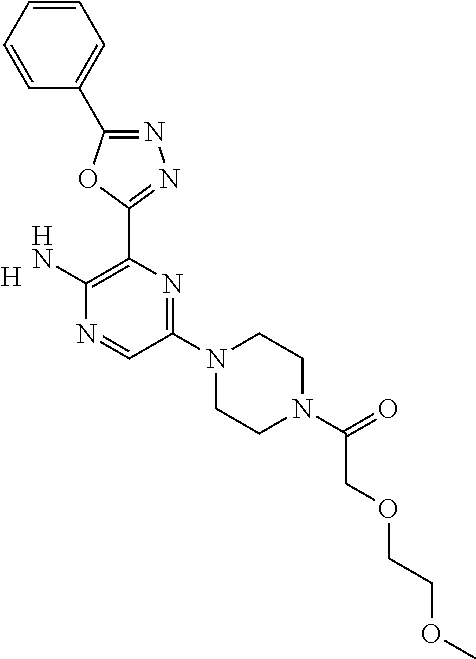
C1(N2CCN(C(COCCOC)=O)CC2)=NC(C2=NN=C(C3=CC=CC=C3)O2)=C(N)N=C1.[H]
